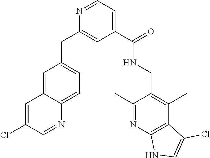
N1=CC=C(C(=O)NCC2=C(C)C3=C(N=C2C)NC=C3Cl)C=C1CC1=CC=C2C(=C1)C=C(Cl)C=N2
